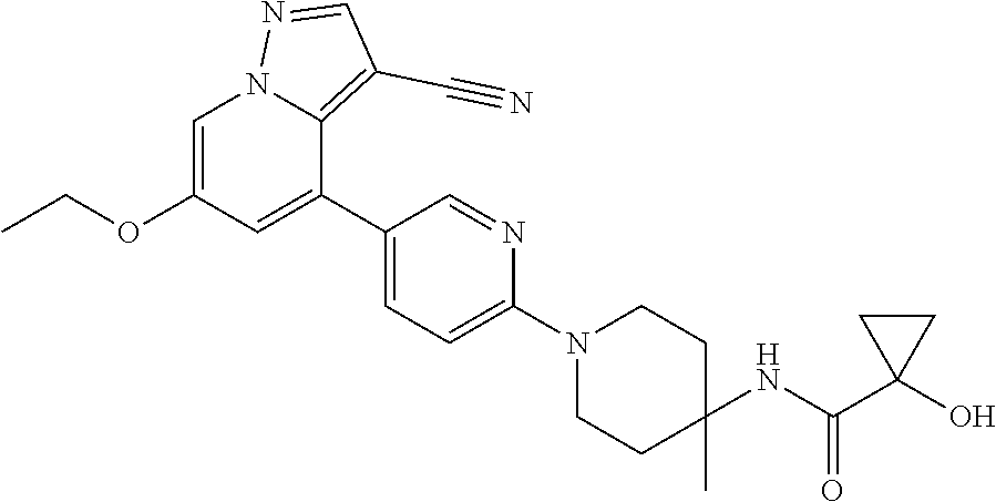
C1=C(OCC)C=C(C2=CC=C(N3CCC(C)(NC(C4(O)CC4)=O)CC3)N=C2)C2=C(C#N)C=NN12
